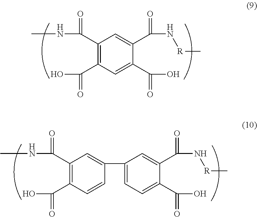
C1(C(=O)NC)=C(C(=O)O)C=C(C(O)=O)C(C(N[R]C)=O)=C1.C1(C(NC)=O)=C(C(O)=O)C=CC(C2=CC=C(C(O)=O)C(C(N[R]C)=O)=C2)=C1
